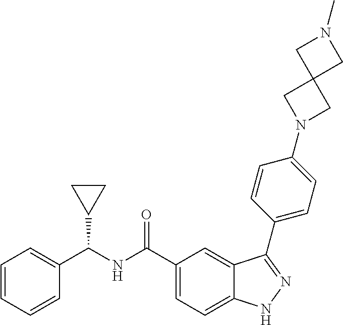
C1=CC=CC(C(NC(C2=CC=C3C(=C2)C(C2=CC=C(N4CC5(C4)CN(C)C5)C=C2)=NN3)=O)C2CC2)=C1
